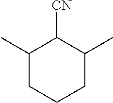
C1(C)CCCC(C)C1[CN]
